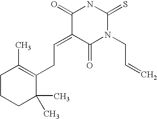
O=C1C(=CCC2=C(C)CCCC2(C)C)C(=O)N(CC=C)C(=S)N1
